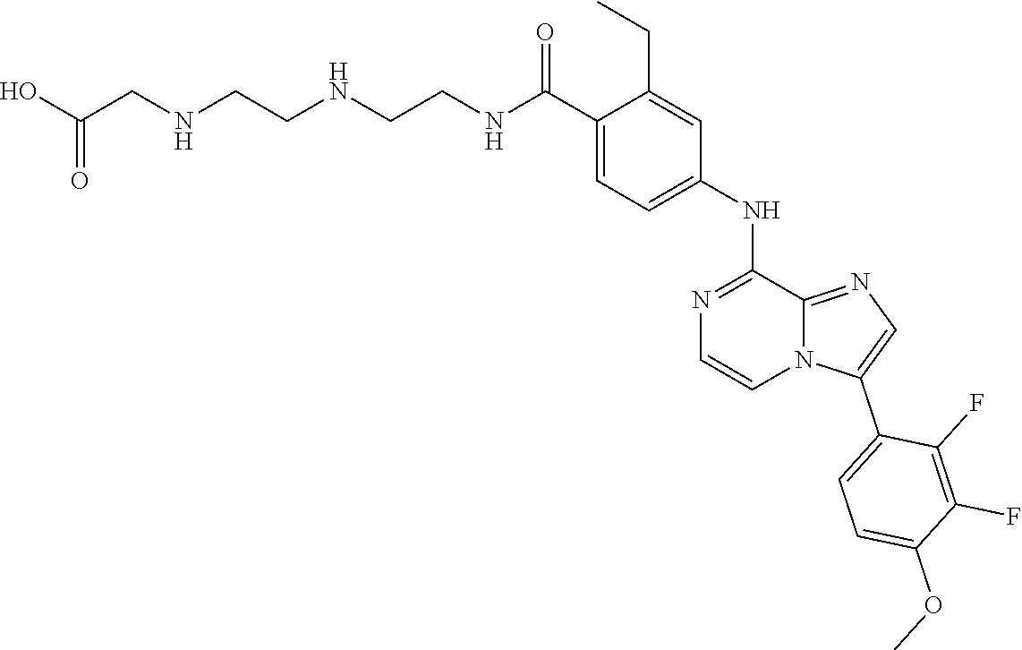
C1(C(NCCNCCNCC(O)=O)=O)=CC=C(NC2=NC=CN3C2=NC=C3C2=CC=C(OC)C(F)=C2F)C=C1CC
